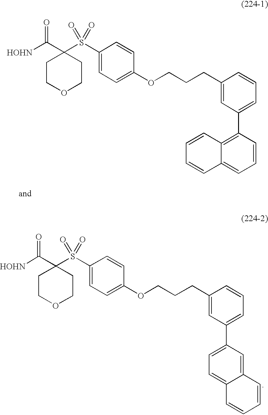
[HOHN]C(C1(S(C2=CC=C(OCCCC3=CC(C4=C5C(=CC=C4)C=CC=C5)=CC=C3)C=C2)(=O)=O)CCOCC1)=O.[HOHN]C(C1(S(C2=CC=C(OCCCC3=CC(C4=CC=C5C(=C4)C=CC=C5)=CC=C3)C=C2)(=O)=O)CCOCC1)=O
